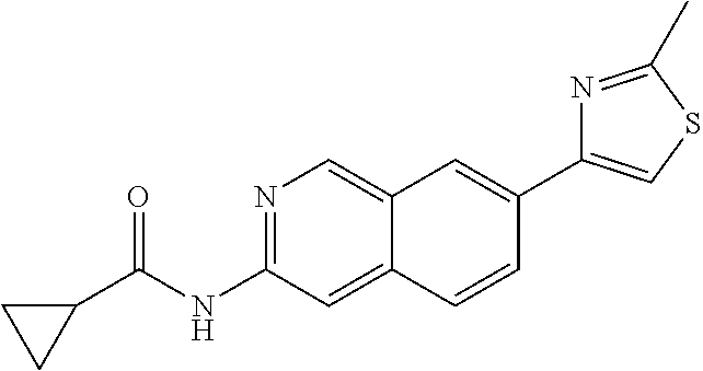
N1=C(NC(=O)C2CC2)C=C2C(=C1)C=C(C1=CSC(C)=N1)C=C2
